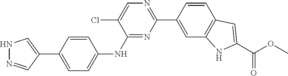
O(C)C(C1=CC2=C(C=C(C3=NC=C(Cl)C(NC4=CC=C(C5=CNN=C5)C=C4)=N3)C=C2)N1)=O
